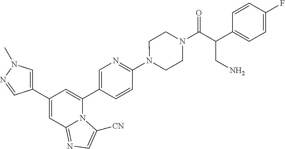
C1(C2=CN(C)N=C2)=CC2=NC=C([CN])N2C(C2=CN=C(N3CCN(C(C(C4=CC=C(F)C=C4)CN)=O)CC3)C=C2)=C1
